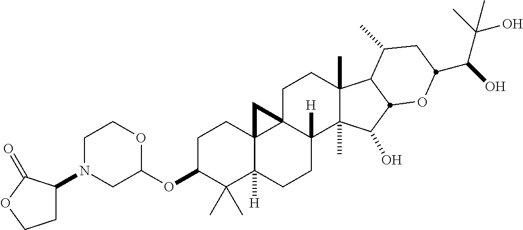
C1C(OC2OCCN(C3CCOC3=O)C2)C(C)(C)C2([H])C3(C1)C1(C([H])(CC2)C2(C)C(C)(CC1)C1C(C)CC(C(C(C)(O)C)O)OC1C2O)C3
